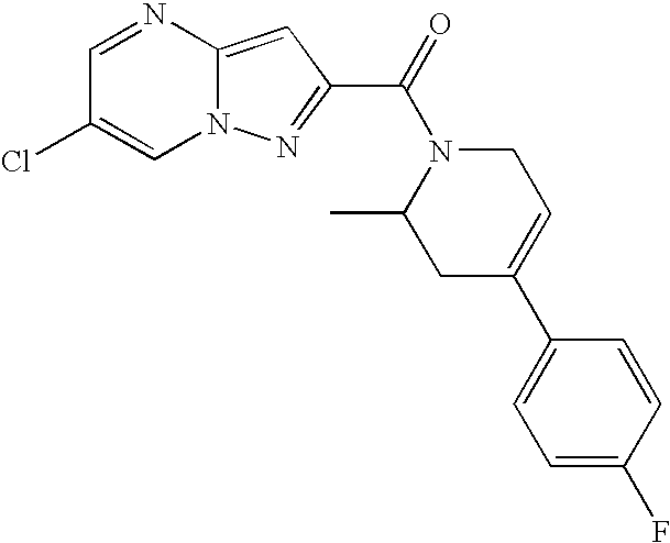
C1=NC2=CC(C(=O)N3C(C)CC(C4=CC=C(F)C=C4)=CC3)=NN2C=C1Cl
